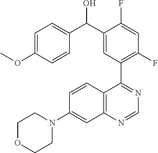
C1OCCN(C2=CC3=C(C=C2)C(C2=C(F)C=C(F)C(C(C4=CC=C(OC)C=C4)O)=C2)=NC=N3)C1
